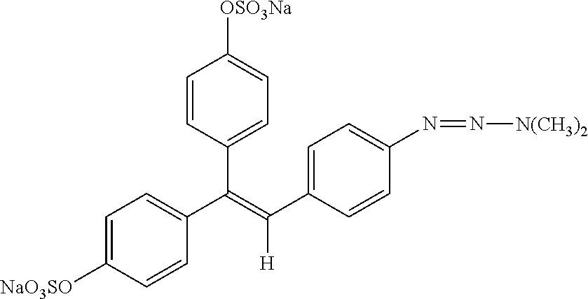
C1=CC([NaO3SO])=CC=C1C(=C([H])C1=CC=C(N=N[N(CH3)2])C=C1)C1=CC=C([OSO3Na])C=C1
